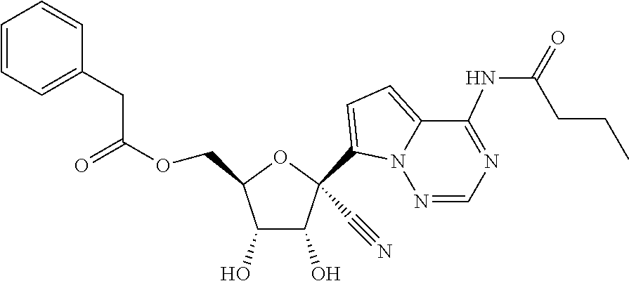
O=C(OCC1OC(C#N)(C2=CC=C3C(NC(=O)CCC)=NC=NN32)C(O)C1O)CC1=CC=CC=C1
